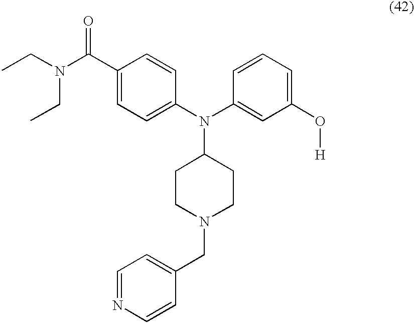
CCN(C(C1=CC=C(N(C2=CC(O[H])=CC=C2)C2CCN(CC3=CC=NC=C3)CC2)C=C1)=O)CC
